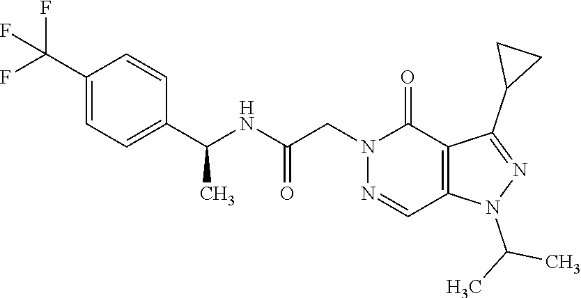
C1(C(F)(F)F)=CC=C(C(NC(CN2N=CC3=C(C2=O)C(C2CC2)=NN3C(C)C)=O)C)C=C1
